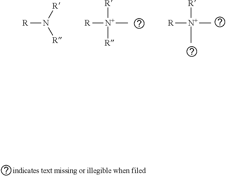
[R][N+]([R])([R])C.[R][N+]([R])(C)C.[R]N([R])[R]
